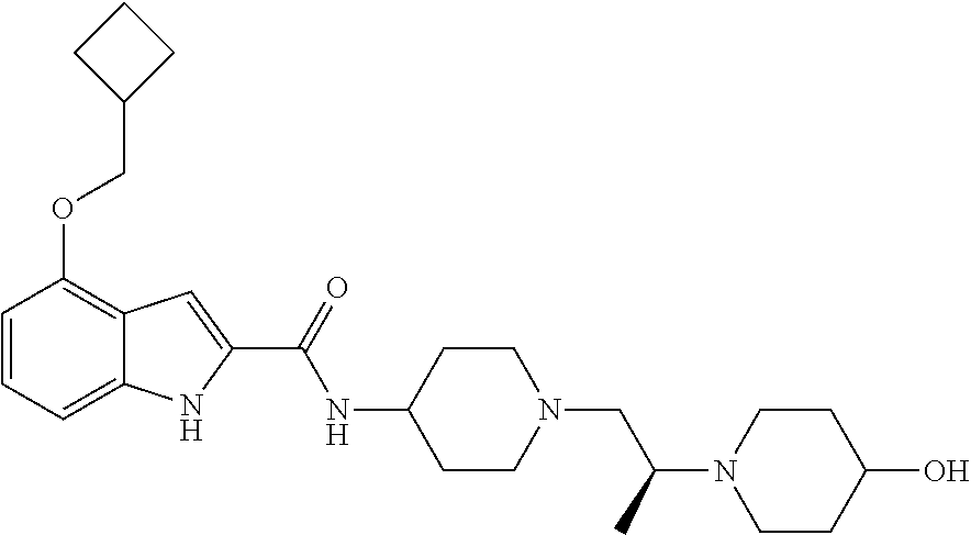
C1=CC=C2C(=C1OCC1CCC1)C=C(C(=O)NC1CCN(CC(N3CCC(O)CC3)C)CC1)N2
